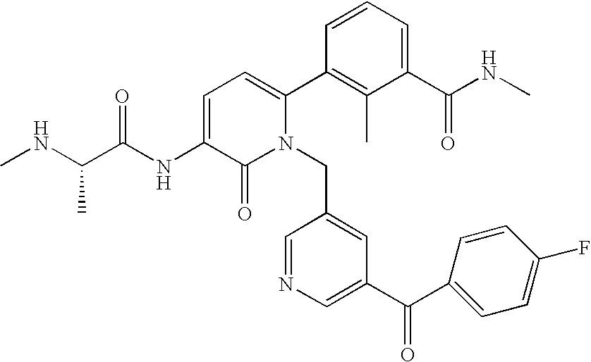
C1=C(NC(C(NC)C)=O)C(=O)N(CC2=CC(C(C3=CC=C(F)C=C3)=O)=CN=C2)C(C2=C(C)C(C(NC)=O)=CC=C2)=C1
